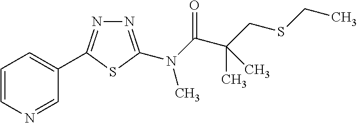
N1=C(N(C(C(CSCC)(C)C)=O)C)SC(C2=CC=CN=C2)=N1
